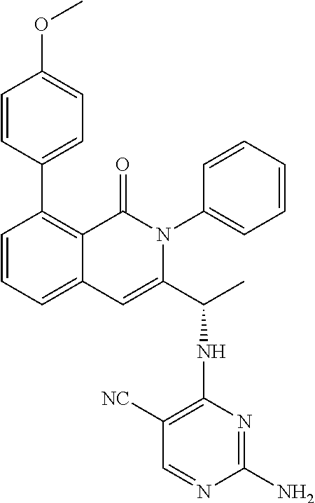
C1=CC(C2=C3C(=CC=C2)C=C(C(C)NC2=C([NC])C=NC(N)=N2)N(C2=CC=CC=C2)C3=O)=CC=C1OC
